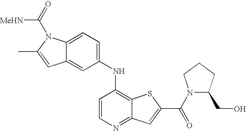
C1(NC2=C3C(=NC=C2)C=C(C(=O)N2C(CO)CCC2)S3)=CC=C2C(=C1)C=C(C)N2C(=O)[MeHN]
